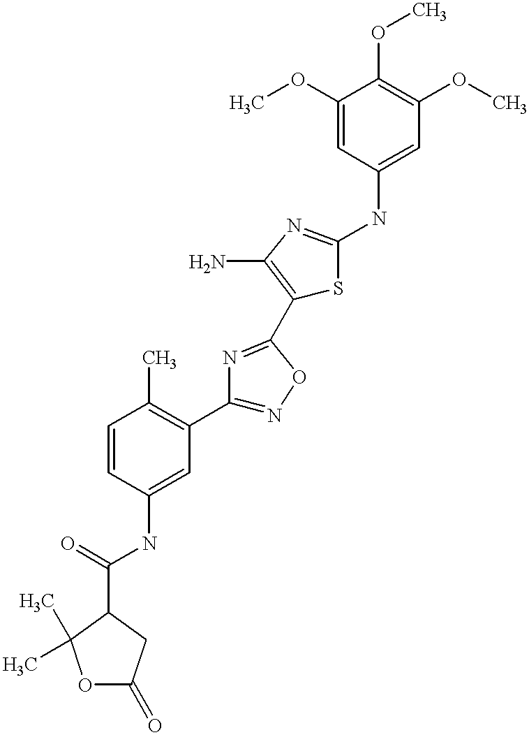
C1(C(=O)NC2=CC(C3=NOC(C4=C(N)N=C(NC5=CC(OC)=C(OC)C(OC)=C5)S4)=N3)=C(C)C=C2)C(C)(C)OC(=O)C1
